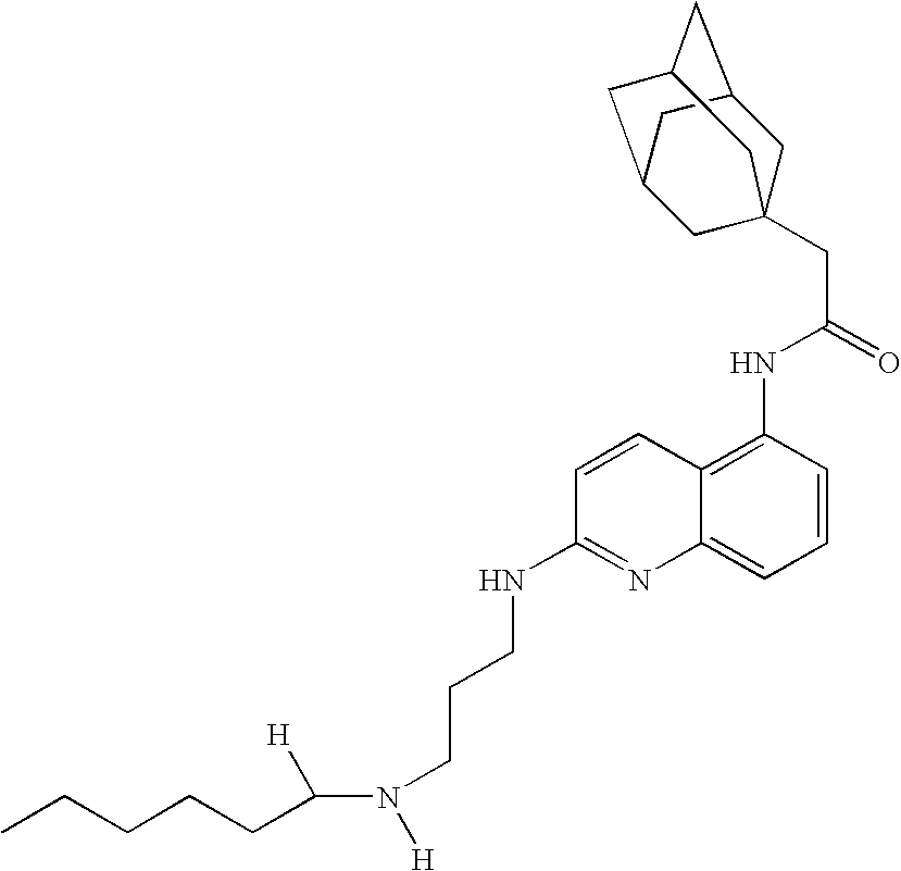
C([H])(N([H])CCCNC1=NC2=CC=CC(NC(CC34CC5CC(CC(C3)C5)C4)=O)=C2C=C1)CCCCC
